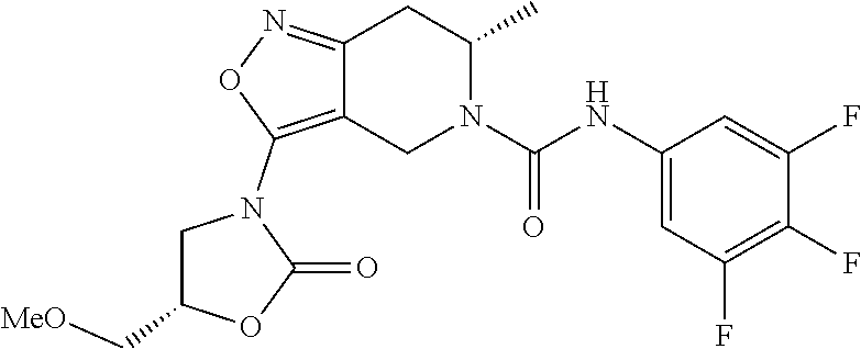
C12=NOC(N3CC(C[MeO])OC3=O)=C1CN(C(NC1=CC(F)=C(F)C(F)=C1)=O)C(C)C2
